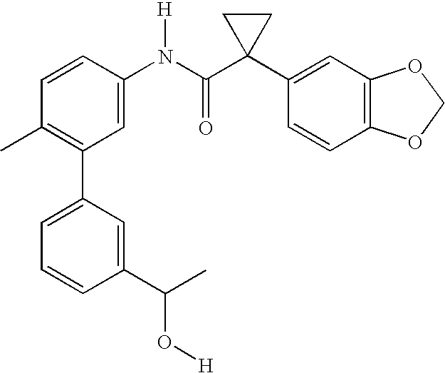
C1(C2=C(C)C=CC(N(C(C3(C4=CC5=C(C=C4)OCO5)CC3)=O)[H])=C2)=CC=CC(C(O[H])C)=C1
